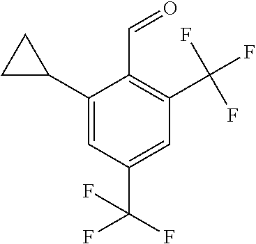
C1(C2CC2)=CC(C(F)(F)F)=CC(C(F)(F)F)=C1C=O
